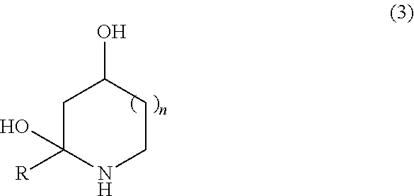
C1C([R])(O)NCCC1O
